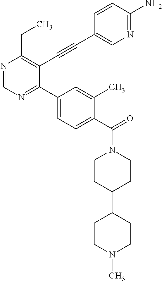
N1=CN=C(C2=CC=C(C(=O)N3CCC(C4CCN(C)CC4)CC3)C(C)=C2)C(C#CC2=CN=C(N)C=C2)=C1CC
